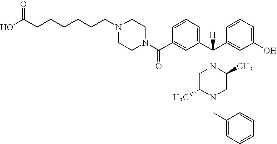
N1(C(C2=CC(C(C3=CC(O)=CC=C3)(N3CC(C)N(CC4=CC=CC=C4)CC3C)[H])=CC=C2)=O)CCN(CCCCCCC(O)=O)CC1
